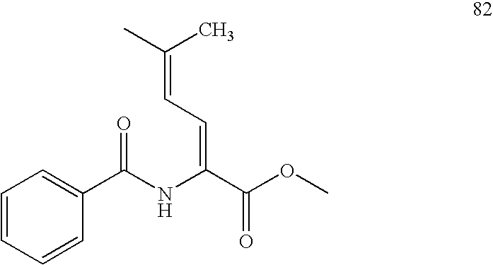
C(=CC=C(NC(=O)C1=CC=CC=C1)C(=O)OC)(C)C
